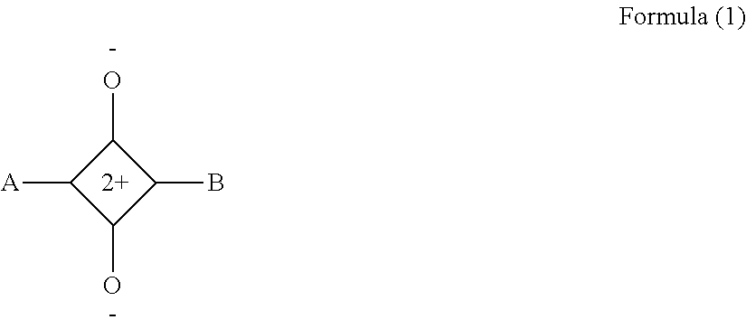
OC1C([A])C(O)C1B
